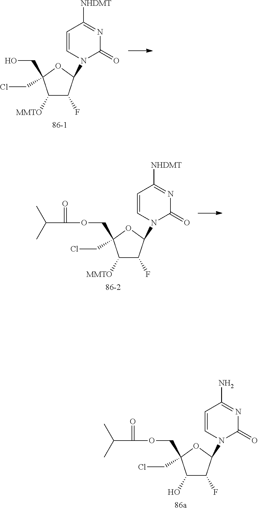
C1(O)C(F)C(N2C=CC(N)=NC2=O)OC1(COC(=O)C(C)C)CCl.C1([MMTO])C(F)C(N2C=CC([NHDMT])=NC2=O)OC1(CO)CCl.C1([MMTO])C(F)C(N2C=CC([NHDMT])=NC2=O)OC1(COC(=O)C(C)C)CCl
